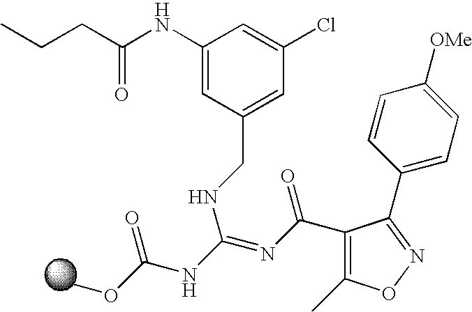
C1(NC(CCC)=O)=CC(CNC(=NC(=O)C2=C(C)ON=C2C2=CC=C([OMe])C=C2)NC(OC)=O)=CC(Cl)=C1
